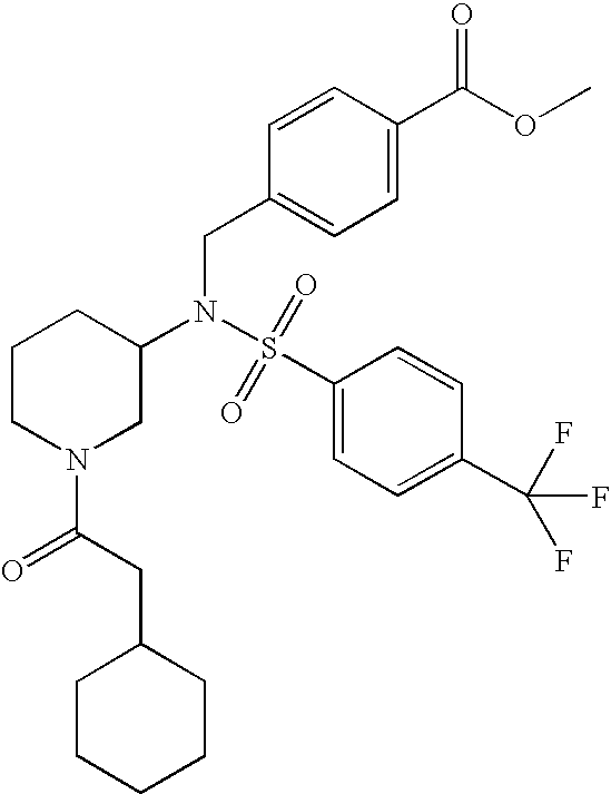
S(=O)(N(CC1=CC=C(C(OC)=O)C=C1)C1CN(C(=O)CC2CCCCC2)CCC1)(C1=CC=C(C(F)(F)F)C=C1)=O
